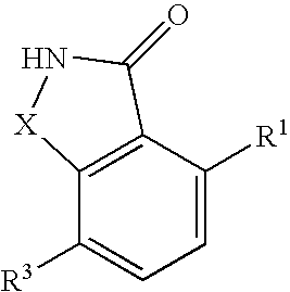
C1=C([R1])C2=C(C([R3])=C1)[X]NC2=O
